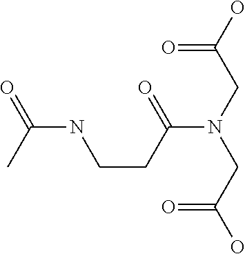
OC(CN(CC(O)=O)C(CCNC(C)=O)=O)=O
